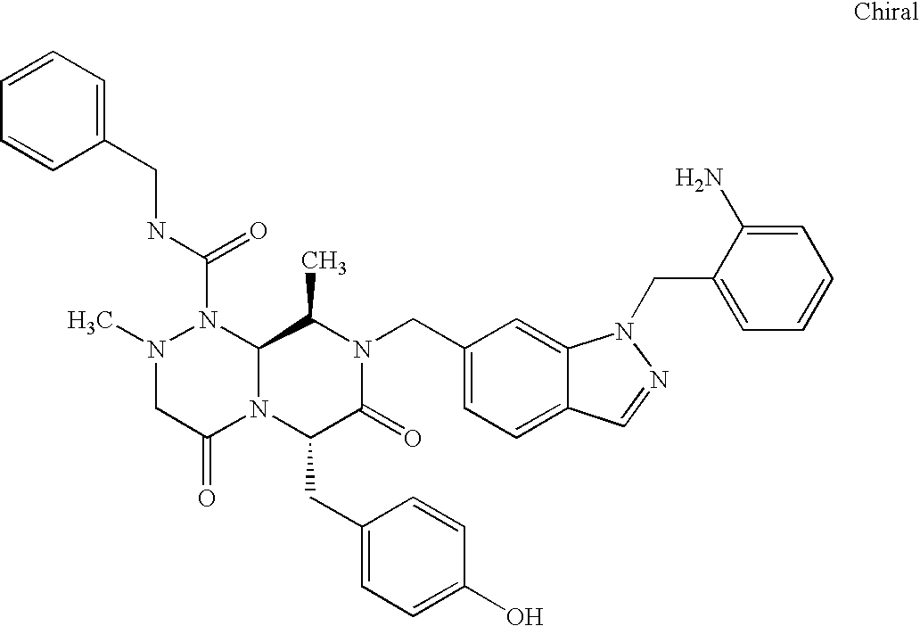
N1(C)CC(=O)N2C(N1C(NCC1=CC=CC=C1)=O)C(C)N(CC1=CC=C3C(=C1)N(CC1=CC=CC=C1N)N=C3)C(=O)C2CC1=CC=C(O)C=C1
